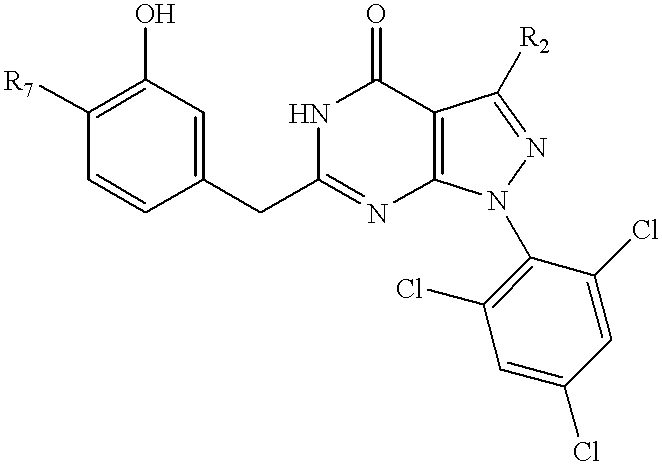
C1([R7])=C(O)C=C(CC2=NC3=C(C(=O)N2)C([R2])=NN3C2=C(Cl)C=C(Cl)C=C2Cl)C=C1
